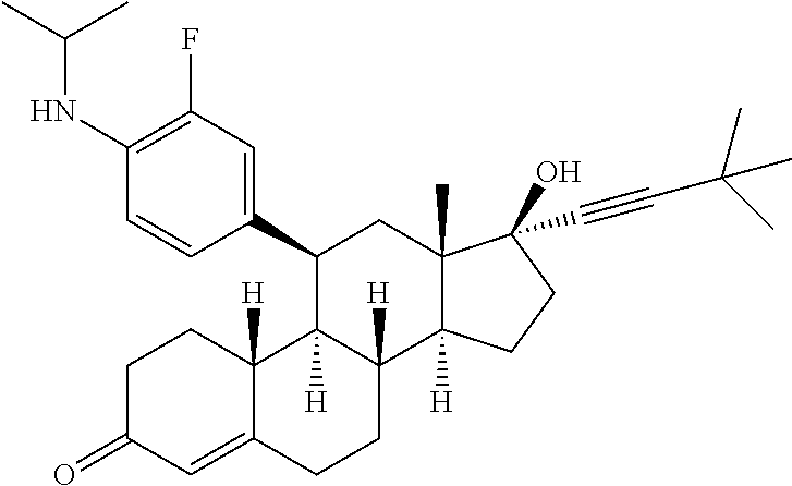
C1(C2C3([H])C([H])(C4([H])C(C)(C2)C(O)(C#CC(C)(C)C)CC4)CCC2=CC(=O)CCC32[H])=CC(F)=C(NC(C)C)C=C1
